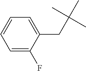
C1=C(F)C(CC(C)(C)C)=CC=C1
